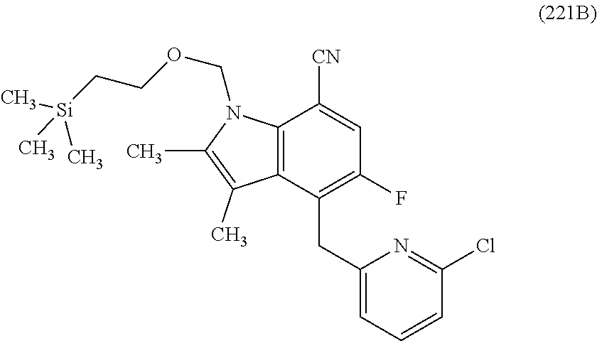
C12=C(C(CC3=CC=CC(Cl)=N3)=C(F)C=C1[CN])C(C)=C(C)N2COCC[Si](C)(C)C
